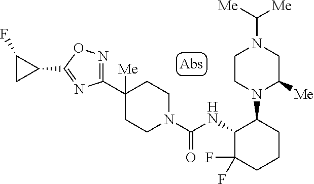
C1(C2([Me])CCN(C(NC3C(F)(F)CCCC3N3CCN(C([Me])[Me])CC3[Me])=O)CC2)=NOC(C2CC2F)=N1
